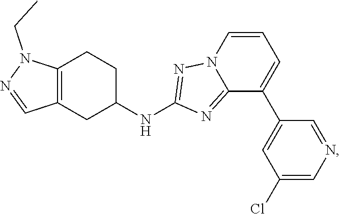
C12=C(CC(NC3=NN4C(=N3)C(C3=CC(Cl)=CN=C3)=CC=C4)CC1)C=NN2CC
